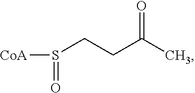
S(CCC(C)=O)([CoA])=O
